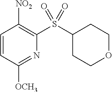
C1=CC([OCH3])=NC(S(C2CCOCC2)(=O)=O)=C1[NO2]
